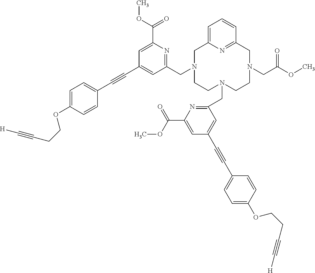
C1=C(OCCC#C[H])C=CC(C#CC2=CC(CN3CC4=CC=CC(=N4)CN(CC(OC)=O)CCN(CC4=NC(C(OC)=O)=CC(C#CC5=CC=C(OCCC#C[H])C=C5)=C4)CC3)=NC(C(OC)=O)=C2)=C1
